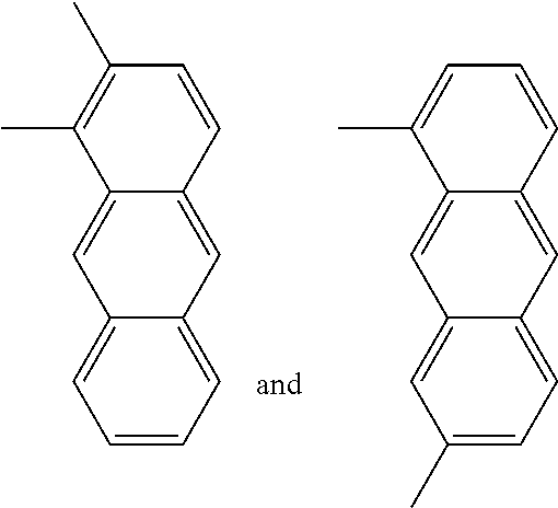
C12=CC=CC=C1C=C1C(=C2)C(C)=C(C)C=C1.C12=CC(C)=CC=C1C=C1C(=C2)C(C)=CC=C1
